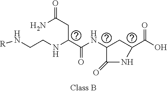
N(CCNC(C(NC1CC(C(O)=O)NC1=O)=O)CC(=O)N)[R]
